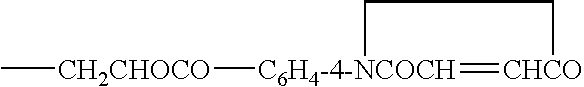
[CH2CHOCO]([C6H4-4-NCOCH]1=[CHCO]CC1)C
